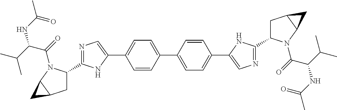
C1C(C2=NC=C(C3=CC=C(C4=CC=C(C5=CN=C(C6CC7C(C7)N6C(=O)C(C(C)C)NC(C)=O)N5)C=C4)C=C3)N2)N(C(=O)C(C(C)C)NC(C)=O)C2C1C2
